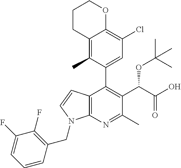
C12=C(N=C(C)C(C(C(O)=O)OC(C)(C)C)=C1C1=CC(Cl)=C3C(=C1C)CCCO3)N(CC1=C(F)C(F)=CC=C1)C=C2
